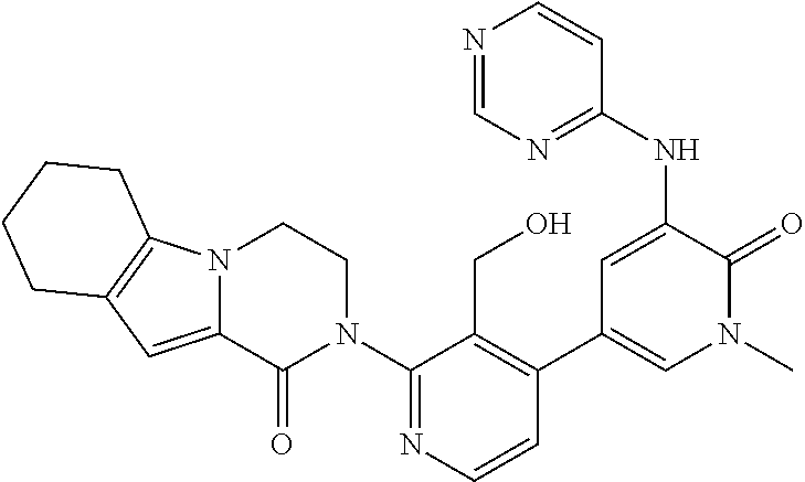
C1(N2CCN3C(=CC4=C3CCCC4)C2=O)=NC=CC(C2=CN(C)C(=O)C(NC3=NC=NC=C3)=C2)=C1CO
